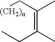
[(CH2)n]CC(=C(CC)C)C
